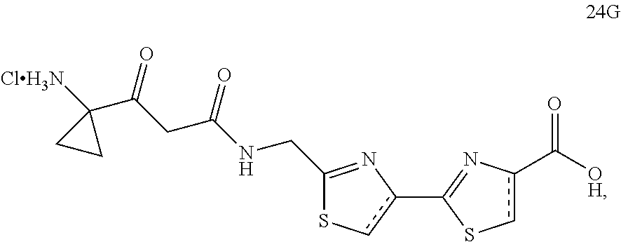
c1(C2=Nc(C([OH])=O)cS2)cSC(CNC(CC(C2([ClH3N])CC2)=O)=O)=N1
